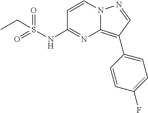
C(S(NC1=NC2=C(C3=CC=C(F)C=C3)C=NN2C=C1)(=O)=O)C
